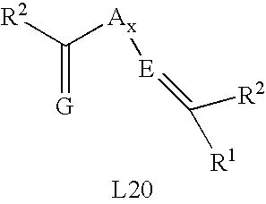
C(=[G])([Ax][E]=C([R1])[R2])[R2]
